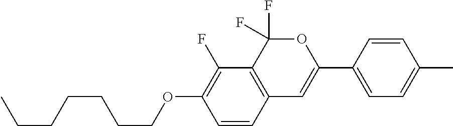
C1=CC2=C(C(F)=C1OCCCCCCC)C(F)(F)OC(C1=CC=C(C)C=C1)=C2
